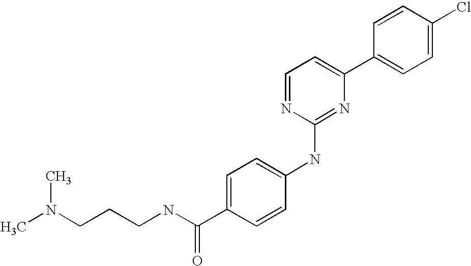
C1=CC(C2=CC=NC(NC3=CC=C(C(NCCCN(C)C)=O)C=C3)=N2)=CC=C1Cl
